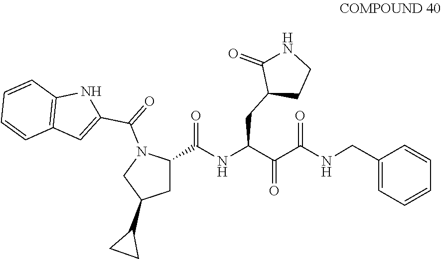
N(C(=O)C1N(C(C2=CC3=C(C=CC=C3)N2)=O)CC(C2CC2)C1)C(C(=O)C(=O)NCC1=CC=CC=C1)CC1C(=O)NCC1
